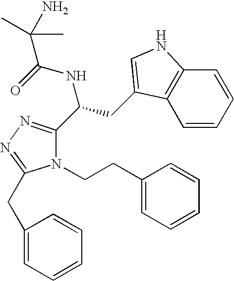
N1(CCC2=CC=CC=C2)C(C(CC2=CNC3=C2C=CC=C3)NC(=O)C(N)(C)C)=NN=C1CC1=CC=CC=C1
